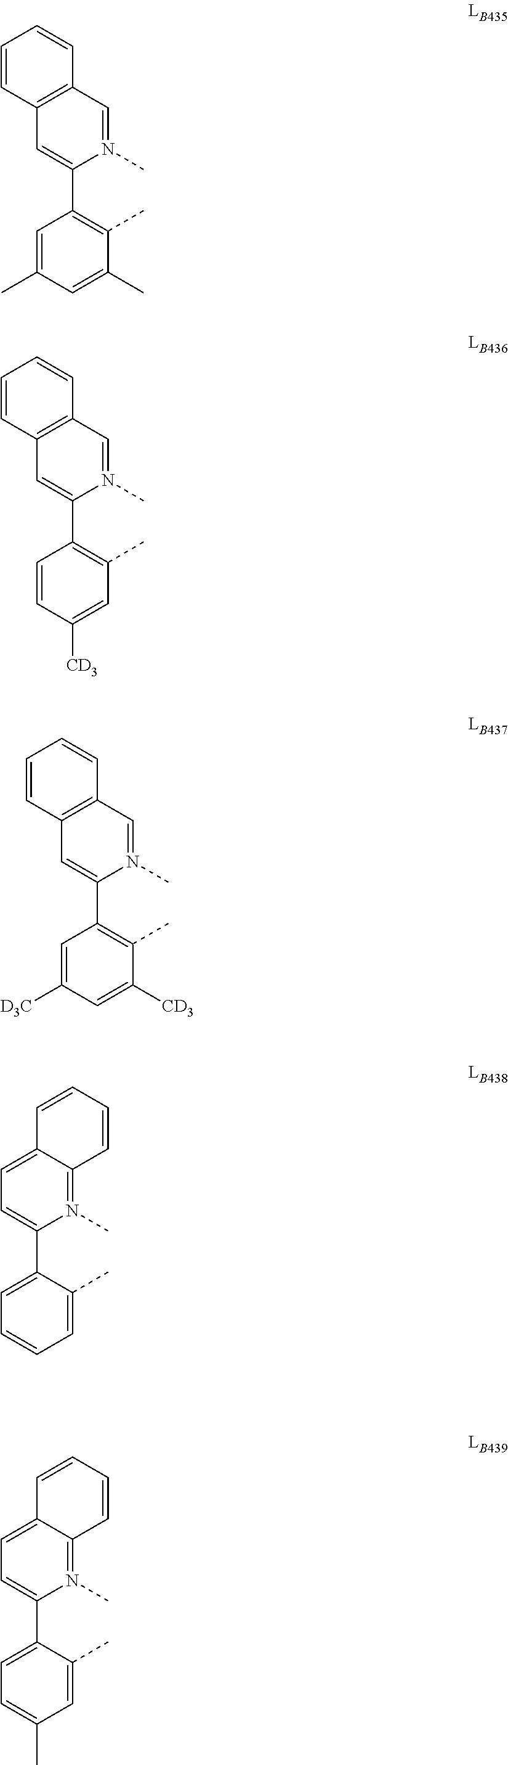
C1=C(C)C=C(C)C(C)=C1C1=CC2=C(C=N1C)C=CC=C2.C1=CC([CD3])=CC(C)=C1C1=CC2=C(C=N1C)C=CC=C2.C1=C([D3C])C=C([CD3])C(C)=C1C1=CC2=C(C=N1C)C=CC=C2.C1=C(C2=CC=C3C(=N2C)C=CC=C3)C(C)=CC=C1.C1=C(C2=CC=C3C(=N2C)C=CC=C3)C(C)=CC(C)=C1
